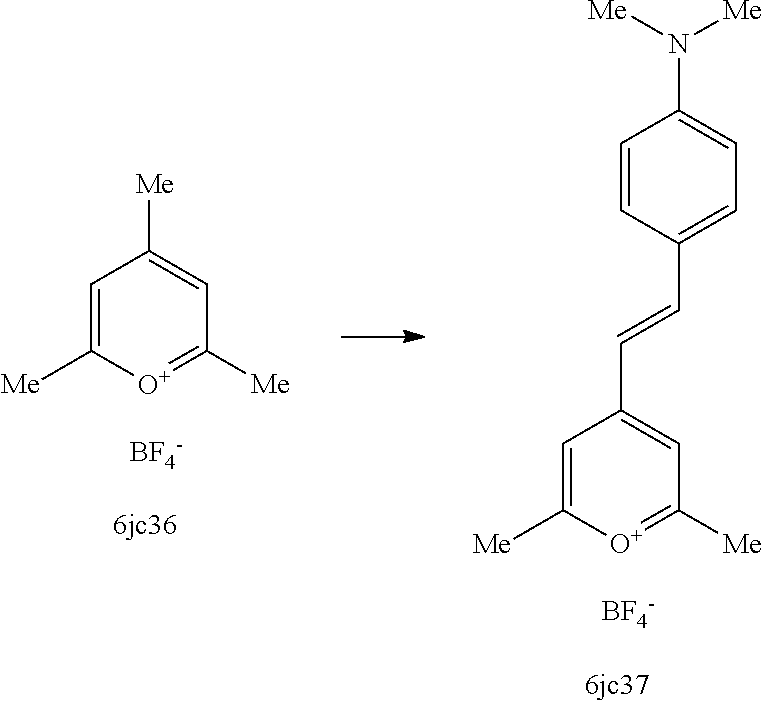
[BF4-].[Me]C1=CC([Me])=[O+]C([Me])=C1.[BF4-].C(C1=CC([Me])=[O+]C([Me])=C1)=CC1=CC=C(N([Me])[Me])C=C1
